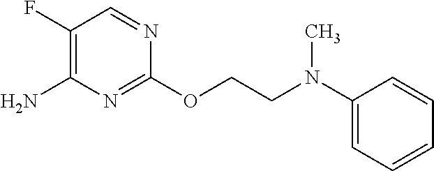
C1(F)=C(N)N=C(OCCN(C)C2=CC=CC=C2)N=C1
